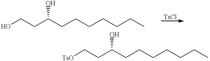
OCCC(CCCCCCC)O.C(CC(CCCCCCC)O)[TsO]
